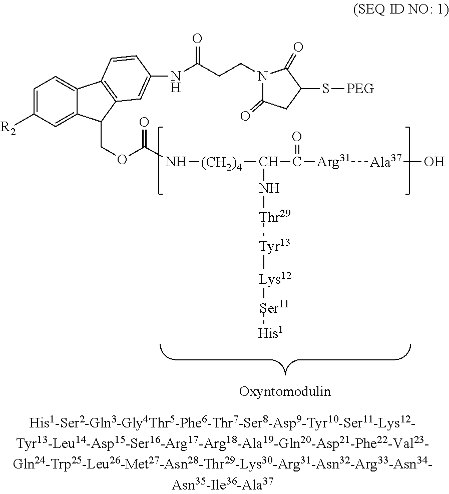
C1=C([R2])C=C2C(=C1)C1=C(C2COC(=O)N[(CH2)4]C(C([Arg31][Ala37]O)=O)N[Thr29][Tyr13][Lys12][Ser11][His1])C=C(NC(CCN2C(=O)CC(S[PEG])C2=O)=O)C=C1
